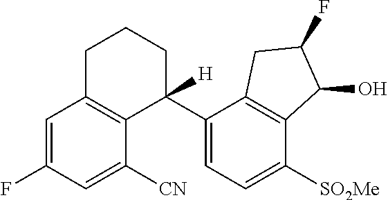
C1=C(F)C=C([CN])C2=C1CCCC2(C1=CC=C([SO2Me])C2=C1CC(F)C2O)[H]
